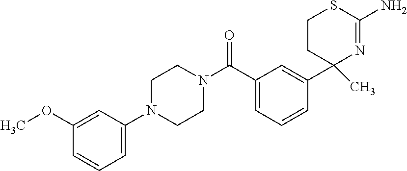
C1(C(=O)N2CCN(C3=CC=CC(OC)=C3)CC2)=CC=CC(C2(C)N=C(N)SCC2)=C1
